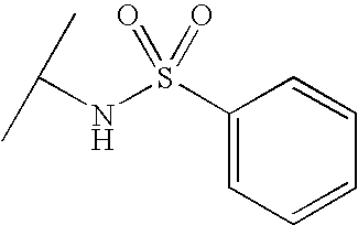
S(C1=CC=CC=C1)(NC(C)C)(=O)=O
